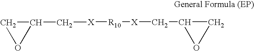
[X]([R10][X]CC1OC1)CC1CO1
